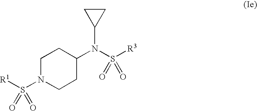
[R1]S(N1CCC(N(S([R3])(=O)=O)C2CC2)CC1)(=O)=O
